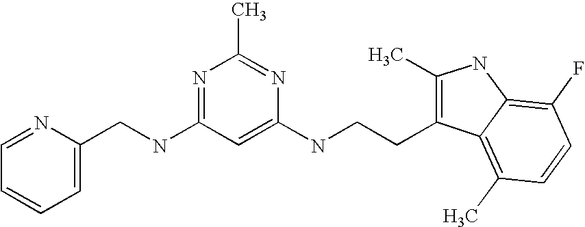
N(C1=NC(C)=NC(NCCC2=C(C)NC3=C(F)C=CC(C)=C23)=C1)CC1=CC=CC=N1
